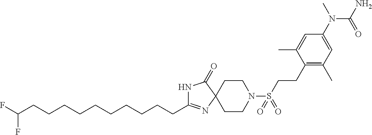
C(C1=NC2(C(=O)N1)CCN(S(CCC1=C(C)C=C(N(C)C(N)=O)C=C1C)(=O)=O)CC2)CCCCCCCCCC(F)F
